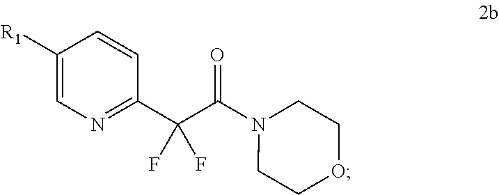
C1([R1])=CN=C(C(C(=O)N2CCOCC2)(F)F)C=C1
